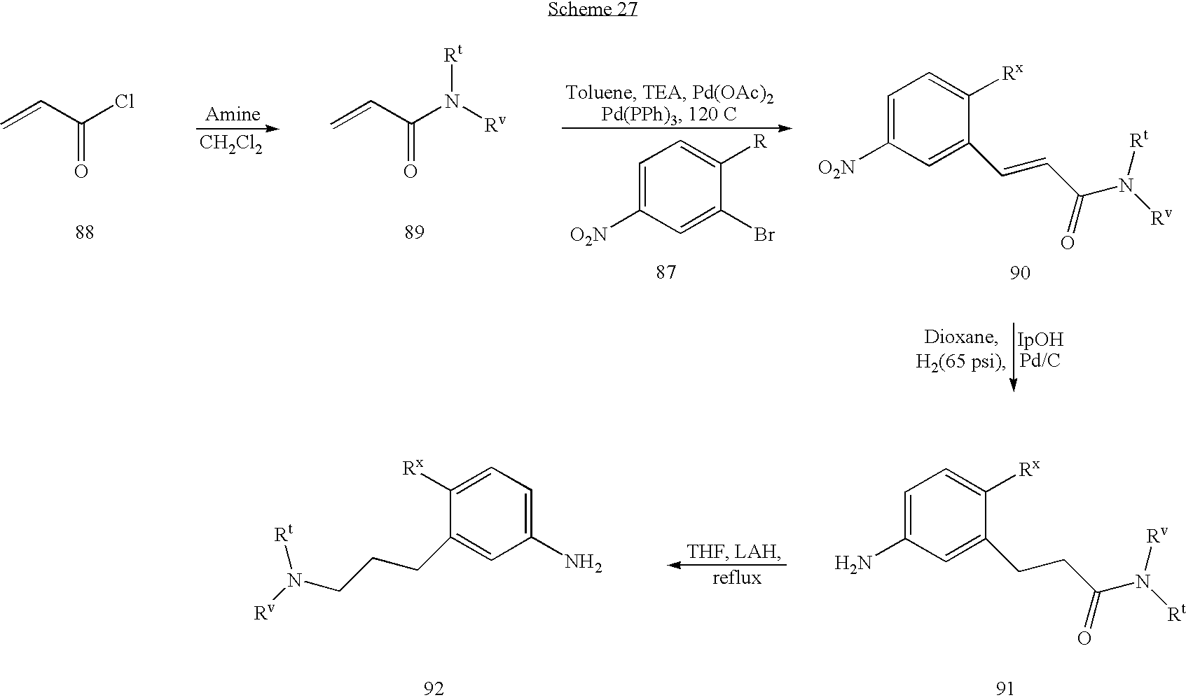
C=CC(Cl)=O.[CH2Cl2].C=CC(N([Rv])[Rt])=O.C1([O2N])=CC=C([Rx])C(C=CC(N([Rv])[Rt])=O)=C1.C1=C([O2N])C=C(Br)C([R])=C1.C1(N)=CC=C([Rx])C(CCCN([Rv])[Rt])=C1.C1(N)=CC=C([Rx])C(CCC(N([Rt])[Rv])=O)=C1
